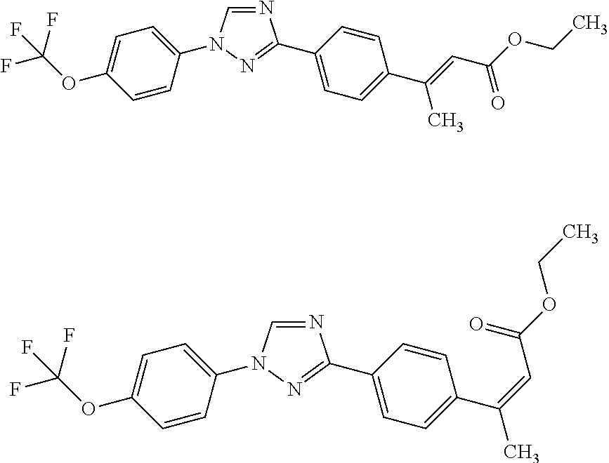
N1=CN(C2=CC=C(OC(F)(F)F)C=C2)N=C1C1=CC=C(C(=CC(OCC)=O)C)C=C1.N1=CN(C2=CC=C(OC(F)(F)F)C=C2)N=C1C1=CC=C(C(=CC(OCC)=O)C)C=C1
